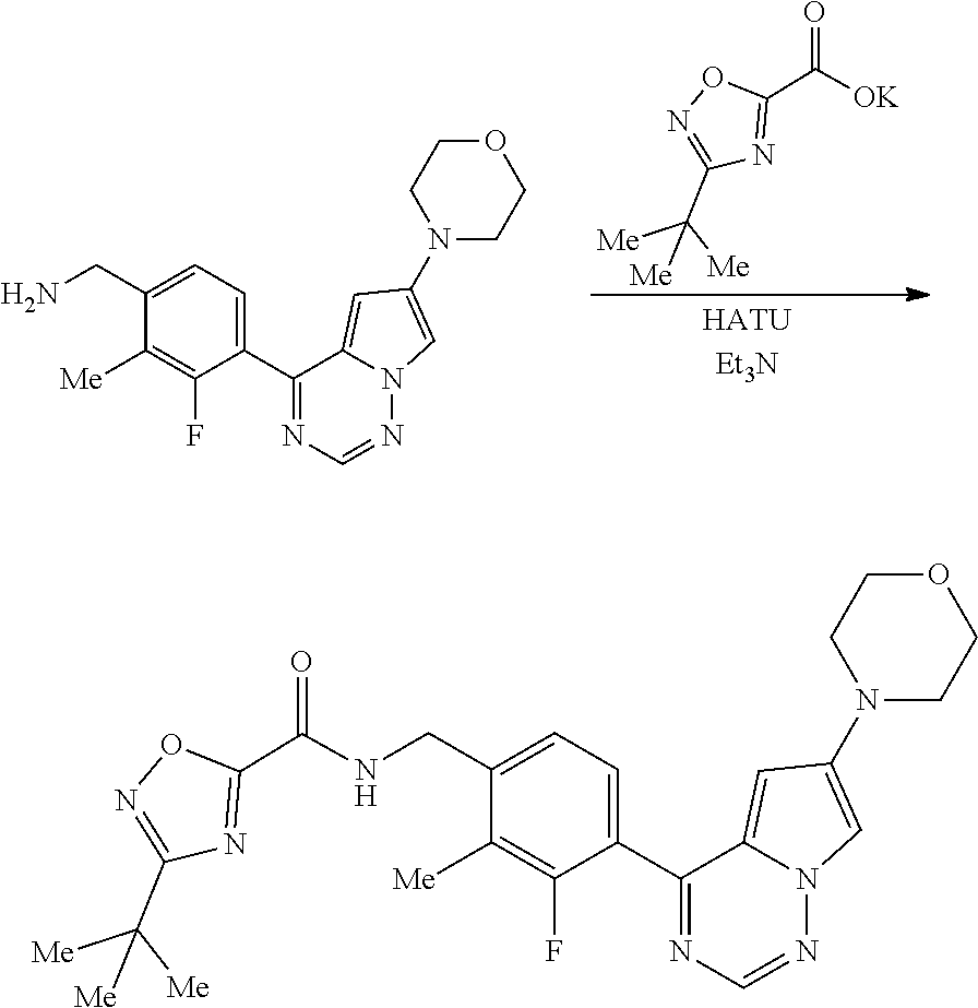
C1(N2CCOCC2)=CN2C(=C1)C(C1=CC=C(CN)C([Me])=C1F)=NC=N2.C1(C([Me])([Me])[Me])=NOC(C(=O)[OK])=N1.C1(N2CCOCC2)=CN2C(=C1)C(C1=CC=C(CNC(C3=NC(C([Me])([Me])[Me])=NO3)=O)C([Me])=C1F)=NC=N2
